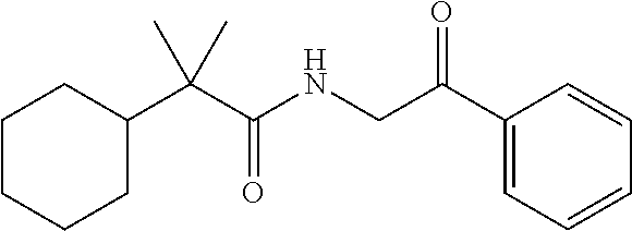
C1CCCC(C(C(=O)NCC(C2=CC=CC=C2)=O)(C)C)C1
